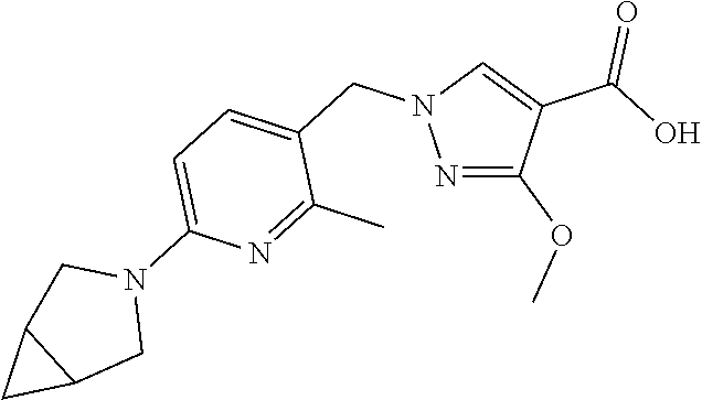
N1=C(OC)C(C(=O)O)=CN1CC1=CC=C(N2CC3C(C2)C3)N=C1C
